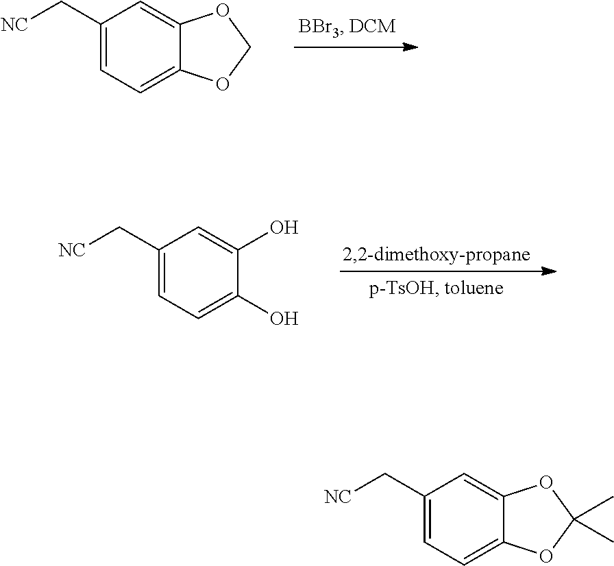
C1(C[NC])=CC=C2C(=C1)OCO2.C1(C[NC])=CC=C(O)C(O)=C1.C1(C[NC])=CC=C2C(=C1)OC(C)(C)O2
